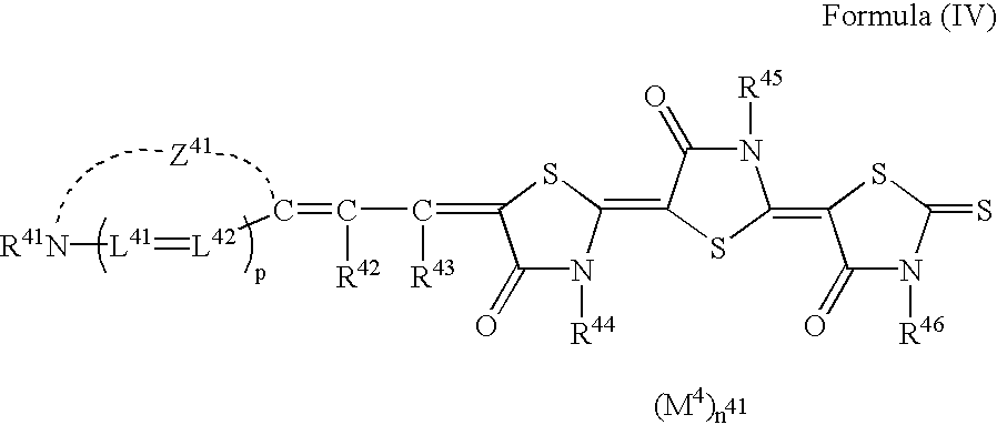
[R41N][L41]=[L42]C=C(C(=C1C(=O)N([R44])C(=C2C(=O)N([R45])C(=C3C(=O)N([R46])C(=S)S3)S2)S1)[R43])[R42]
